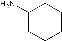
C1(N)CCCCC1
